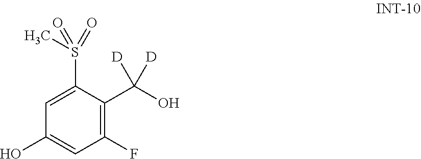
C1(O)=CC(F)=C(C(O)([D])[D])C(S(C)(=O)=O)=C1
